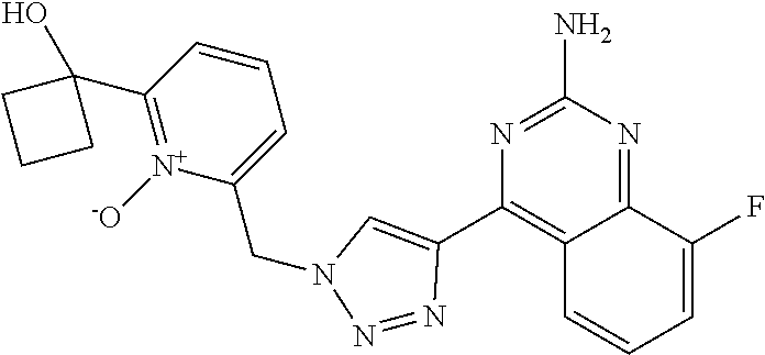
C1=CC(C2(O)CCC2)=[N+]([-O])C(CN2N=NC(C3=C4C(=NC(N)=N3)C(F)=CC=C4)=C2)=C1
